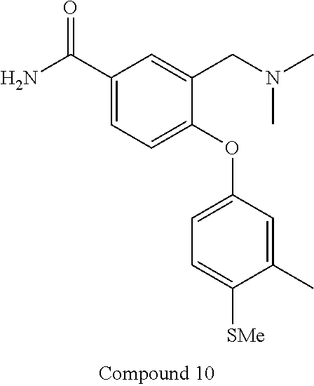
C1(C(N)=O)=CC=C(OC2=CC=C([SMe])C(C)=C2)C(CN(C)C)=C1
